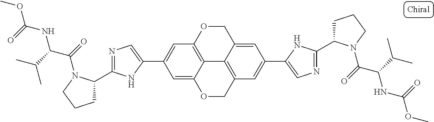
C12=C3OCC4=CC(C5=CN=C(C6CCCN6C(=O)C(C(C)C)NC(OC)=O)N5)=CC(=C14)COC2=CC(C1=CN=C(C2CCCN2C(=O)C(C(C)C)NC(OC)=O)N1)=C3
